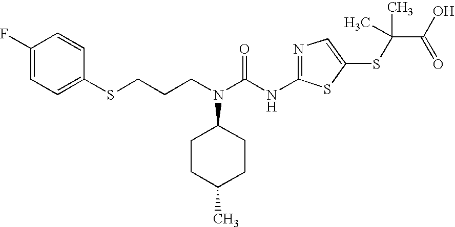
C(N(C(NC1=NC=C(SC(C(O)=O)(C)C)S1)=O)C1CCC(C)CC1)CCSC1=CC=C(F)C=C1
